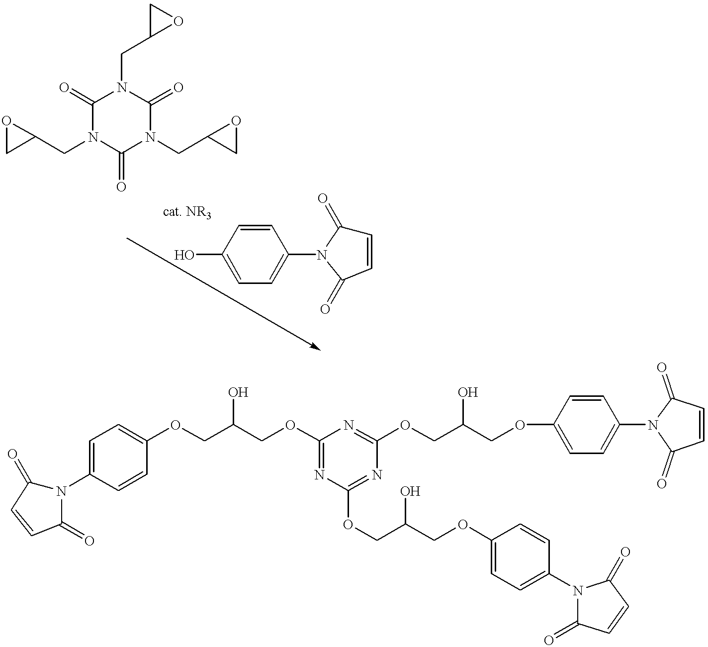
C1(=O)N(CC2OC2)C(=O)N(CC2CO2)C(=O)N1CC1OC1.C1=CC(O)=CC=C1N1C(=O)C=CC1=O.C1=C(N2C(=O)C=CC2=O)C=CC(OCC(COC2=NC(OCC(COC3=CC=C(N4C(=O)C=CC4=O)C=C3)O)=NC(OCC(COC3=CC=C(N4C(=O)C=CC4=O)C=C3)O)=N2)O)=C1
